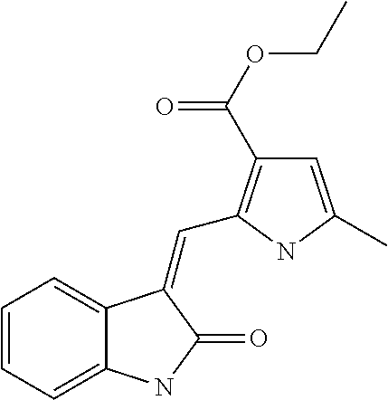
C1=CC=C2C(=C1)C(=CC1=C(C(OCC)=O)C=C(C)N1)C(=O)N2
